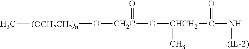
[(OCH2CH2)n](C)O[CH2C](O[CHCH2](C)C(=O)N[(IL-2)])=O
